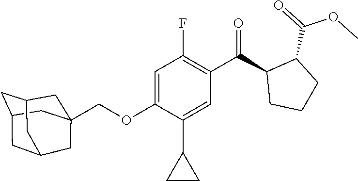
C1=C(OCC23CC4CC(CC(C2)C4)C3)C(C2CC2)=CC(C(C2CCCC2C(=O)OC)=O)=C1F
